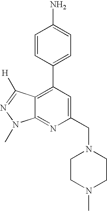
C1=CC(C2=C3C(=NC(CN4CCN(C)CC4)=C2)N(C)N=C3[H])=CC=C1N
